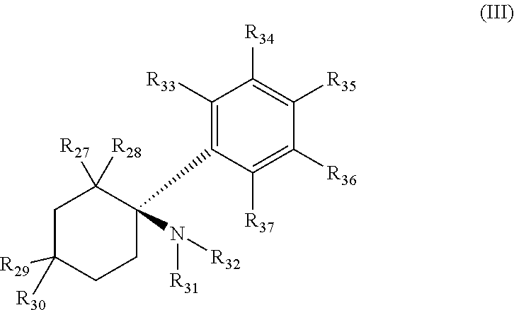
C1([R33])=C(C2(N([R31])[R32])C([R28])([R27])CC([R29])([R30])CC2)C([R37])=C([R36])C([R35])=C1[R34]
